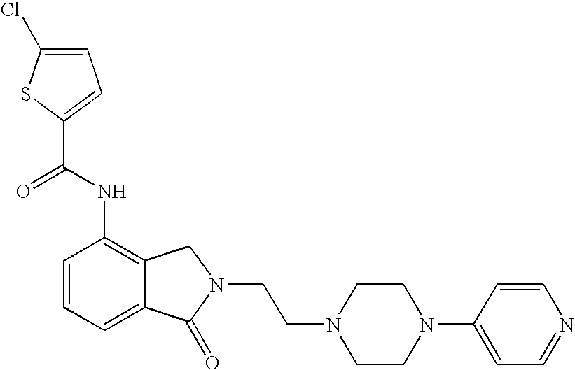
C1=C(Cl)SC(C(NC2=C3C(=CC=C2)C(=O)N(CCN2CCN(C4=CC=NC=C4)CC2)C3)=O)=C1
